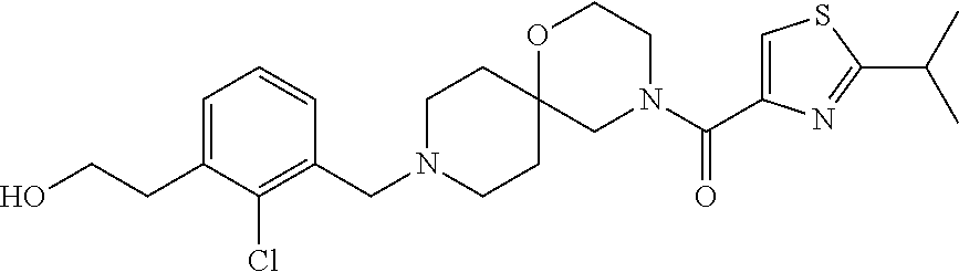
C1=C(C(N2CCOC3(C2)CCN(CC2=C(Cl)C(CCO)=CC=C2)CC3)=O)N=C(C(C)C)S1
